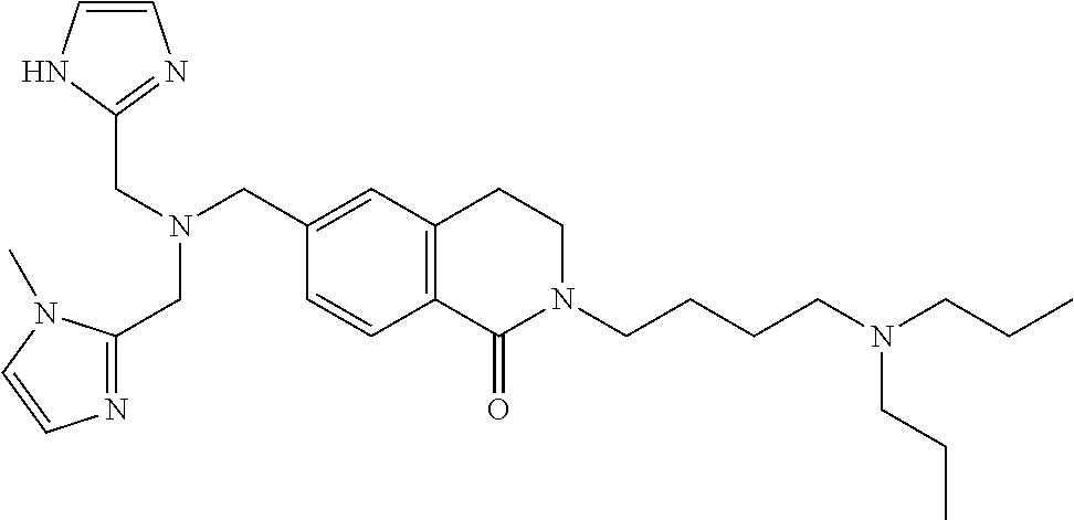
C(N(CC1=CC2=C(C=C1)C(=O)N(CCCCN(CCC)CCC)CC2)CC1=NC=CN1)C1=NC=CN1C
